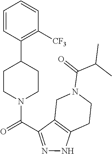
C1CN(C(=O)C2=NNC3=C2CN(C(=O)C(C)C)CC3)CCC1C1=C([CF3])C=CC=C1
